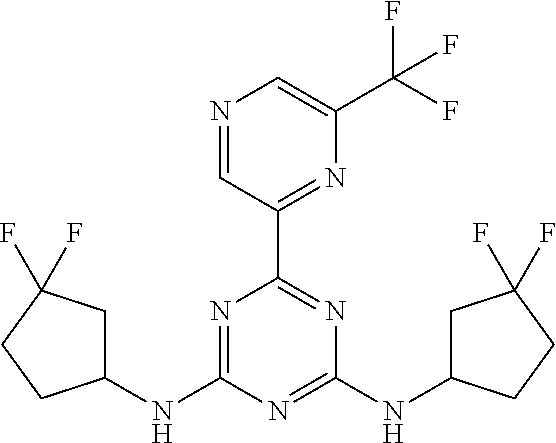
N1=C(C2=NC(NC3CC(F)(F)CC3)=NC(NC3CC(F)(F)CC3)=N2)C=NC=C1C(F)(F)F
